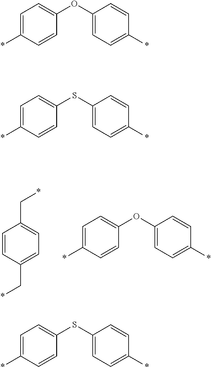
C1=CC(C*)=CC=C1C*.C1=C(*)C=CC(OC2=CC=C(*)C=C2)=C1.C1=C(*)C=CC(OC2=CC=C(*)C=C2)=C1.C1=C(*)C=CC(SC2=CC=C(*)C=C2)=C1.C1=C(*)C=CC(SC2=CC=C(*)C=C2)=C1
